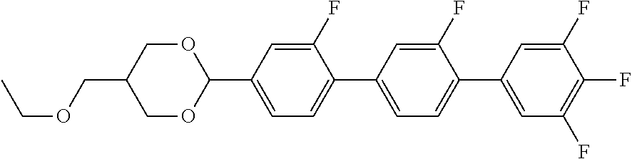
C1(F)=CC(C2OCC(COCC)CO2)=CC=C1C1=CC=C(C2=CC(F)=C(F)C(F)=C2)C(F)=C1
